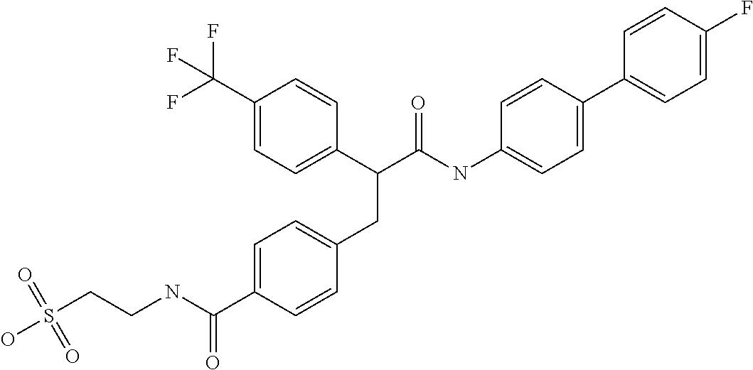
C1=C(C(NCCS(O)(=O)=O)=O)C=CC(CC(C2=CC=C(C(F)(F)F)C=C2)C(NC2=CC=C(C3=CC=C(F)C=C3)C=C2)=O)=C1
